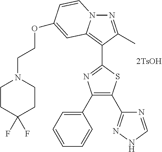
[2TsOH].N1=C(C)C(C2=NC(C3=CC=CC=C3)=C(C3=NNC=N3)S2)=C2N1C=CC(OCCN1CCC(F)(F)CC1)=C2
